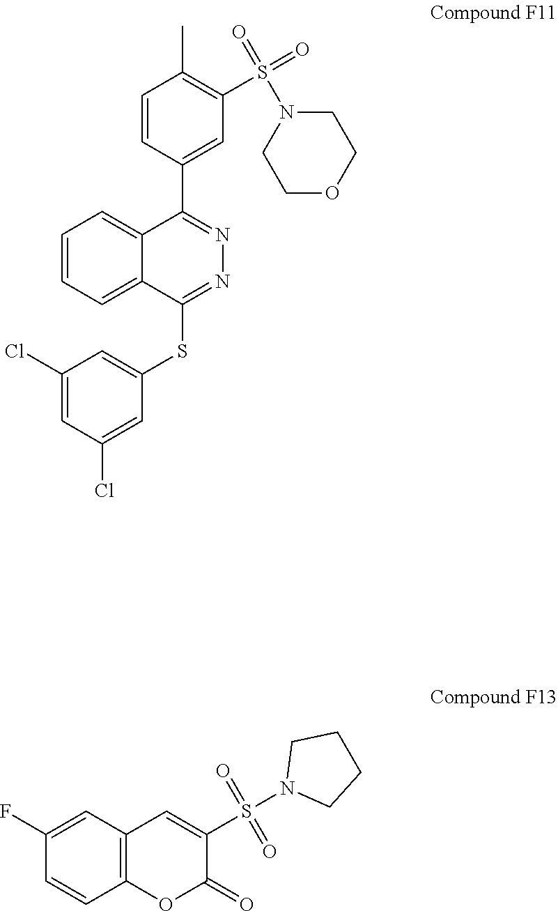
C12=CC=CC=C1C(SC1=CC(Cl)=CC(Cl)=C1)=NN=C2C1=CC(S(N2CCOCC2)(=O)=O)=C(C)C=C1.C12=C(OC(=O)C(S(=O)(=O)N3CCCC3)=C1)C=CC(F)=C2
